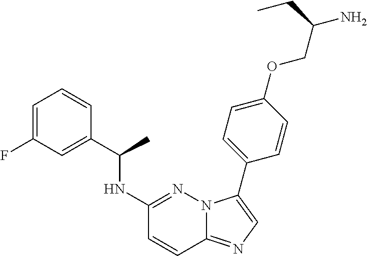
C1=C(F)C=C(C(NC2=NN3C(=NC=C3C3=CC=C(OCC(N)CC)C=C3)C=C2)C)C=C1
